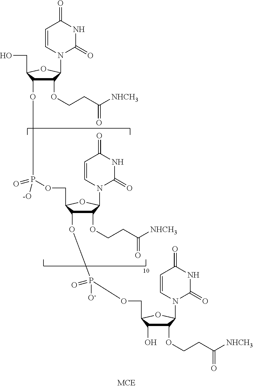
C1=CN(C2C(OCCC(=O)[NHCH3])C(OP(OCC3C(OP([O-])(=O)OCC4C(O)C(OCCC(=O)[NHCH3])C(N5C=CC(=O)NC5=O)O4)C(OCCC(=O)[NHCH3])C(N4C=CC(=O)NC4=O)O3)(=O)[-O])C(CO)O2)C(=O)NC1=O
